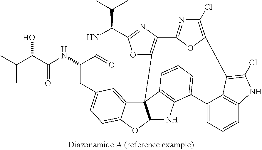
C1(C(C)C)NC(=O)C(NC(C(O)C(C)C)=O)CC2=CC=C3C(=C2)C24C(O3)NC3=C2C=CC=C3C2=CC=CC3=C2C(=C(Cl)N3)C2=C(Cl)N=C(O2)C2=C4OC1=N2
